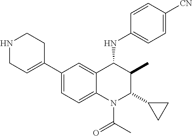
C1(C2=CCNCC2)=CC=C2C(=C1)C(NC1=CC=C([CN])C=C1)C(C)C(C1CC1)N2C(C)=O
